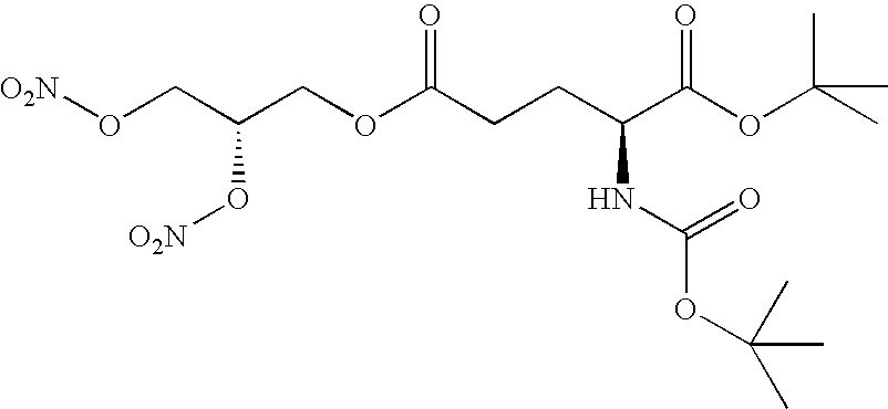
[O2N]OCC(COC(CCC(C(OC(C)(C)C)=O)NC(OC(C)(C)C)=O)=O)O[O2N]
